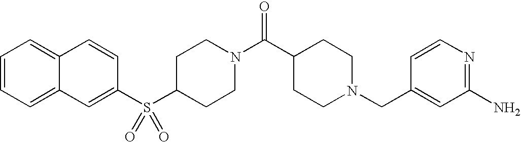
C1(S(C2=CC3=CC=CC=C3C=C2)(=O)=O)CCN(C(C2CCN(CC3=CC(N)=NC=C3)CC2)=O)CC1
